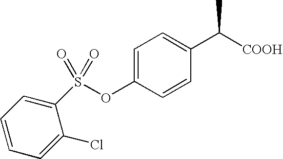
C1=C(OS(C2=CC=CC=C2Cl)(=O)=O)C=CC(C([COOH])C)=C1
